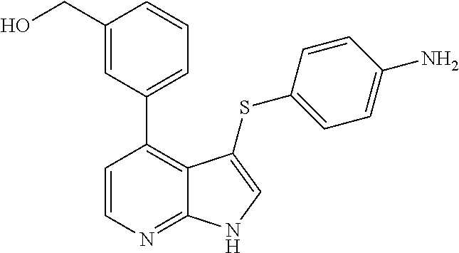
C1(CO)=CC(C2=C3C(=NC=C2)NC=C3SC2=CC=C(N)C=C2)=CC=C1
